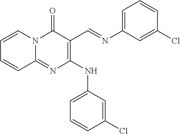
C1=CC(Cl)=CC(NC2=C(C=NC3=CC=CC(Cl)=C3)C(=O)N3C(=N2)C=CC=C3)=C1
